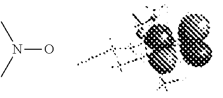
ON(C)C
